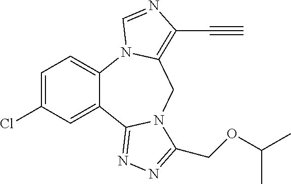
C12=CC=C(Cl)C=C1C1=NN=C(COC(C)C)N1CC1=C(C#C)N=CN21
